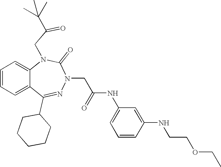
C1=CC=C2C(=C1)N(CC(=O)C(C)(C)C)C(=O)N(CC(NC1=CC=CC(NCCOCC)=C1)=O)N=C2C1CCCCC1
